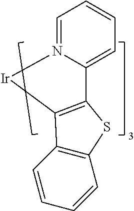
C1=N2C(=CC=C1)C1=C(C3=C(C=CC=C3)S1)[Ir]2
